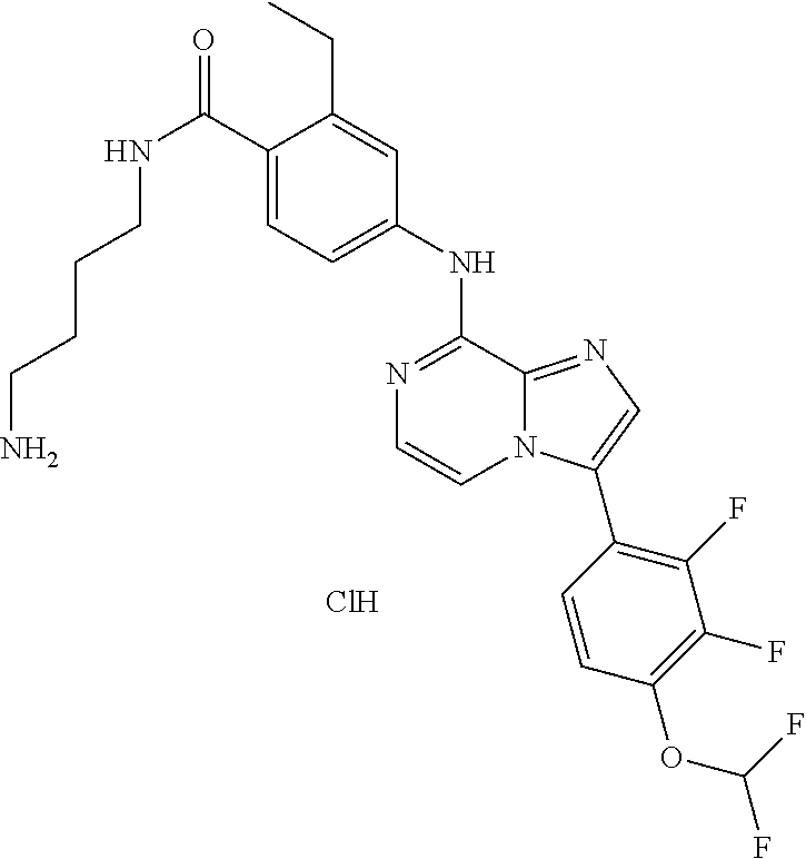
N(C(C1=CC=C(NC2=NC=CN3C2=NC=C3C2=C(F)C(F)=C(OC(F)F)C=C2)C=C1CC)=O)CCCCN.Cl
